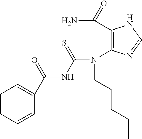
C1(C(N)=O)=C(N(CCCCC)C(=S)NC(C2=CC=CC=C2)=O)N=CN1
